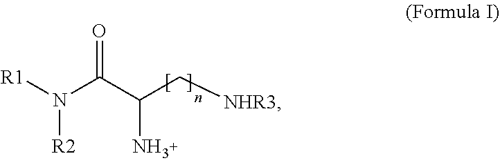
[R1]N(C(C(C[NHR3])N)=O)[R2]
